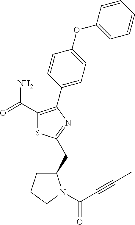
C1(C(=O)N)=C(C2=CC=C(OC3=CC=CC=C3)C=C2)N=C(CC2CCCN2C(C#CC)=O)S1
